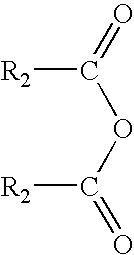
[R2]C(=O)OC(=O)[R2]
